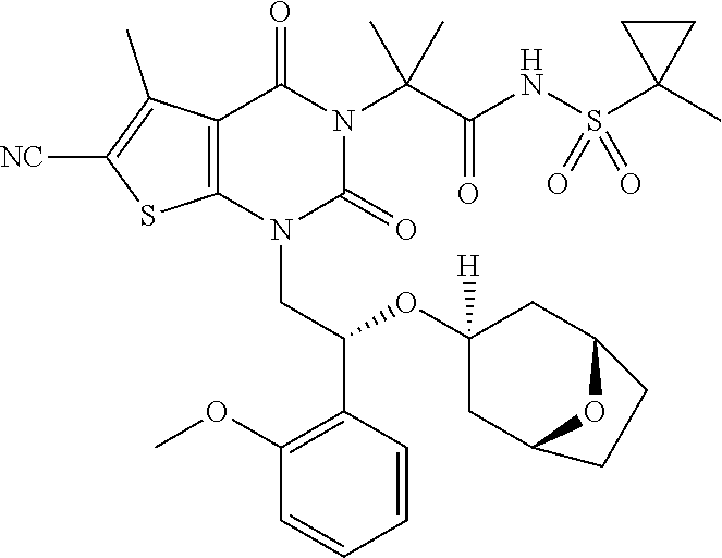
[NC]C1=C(C)C2=C(S1)N(CC(C1=C(OC)C=CC=C1)OC1([H])CC3OC(C1)CC3)C(=O)N(C(C(NS(C1(C)CC1)(=O)=O)=O)(C)C)C2=O
